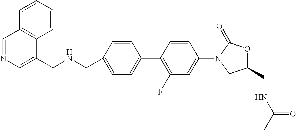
C1=C(CNCC2=CN=CC3=C2C=CC=C3)C=CC(C2=C(F)C=C(N3CC(CNC(C)=O)OC3=O)C=C2)=C1
